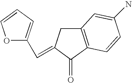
O1C(C=C2CC3=C(C2=O)C=CC(N)=C3)=CC=C1
